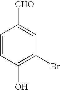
C1=CC(O)=C(Br)C=C1[CHO]
